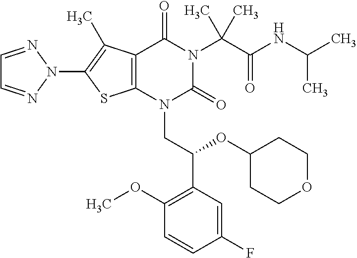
C12=C(C(C)=C(N3N=CC=N3)S1)C(=O)N(C(C(=O)NC(C)C)(C)C)C(=O)N2CC(C1=C(OC)C=CC(F)=C1)OC1CCOCC1
